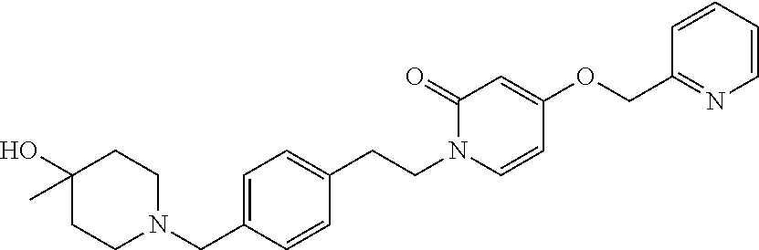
C1CN(CC2=CC=C(CCN3C=CC(OCC4=NC=CC=C4)=CC3=O)C=C2)CCC1(O)C
